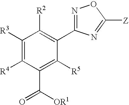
C1([R3])=C([R4])C(C([OR1])=O)=C([R5])C(C2=NOC([Z])=N2)=C1[R2]
